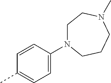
C1=CC(N2CCN(C)CCC2)=CC=C1C
